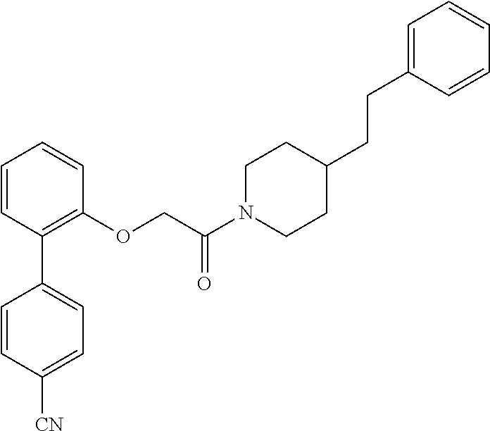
C1=CC(C2=CC=C([CN])C=C2)=C(OCC(N2CCC(CCC3=CC=CC=C3)CC2)=O)C=C1
